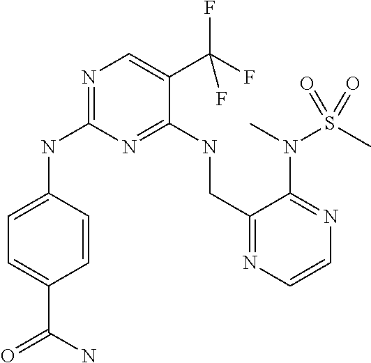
C1=CC(NC2=NC=C(C(F)(F)F)C(NCC3=NC=CN=C3N(S(C)(=O)=O)C)=N2)=CC=C1C(=O)N
